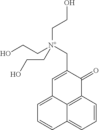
C1=CC2=C3C(=C1)C=CC=C3C=C(C[N+](CCO)(CCO)CCO)C2=O
